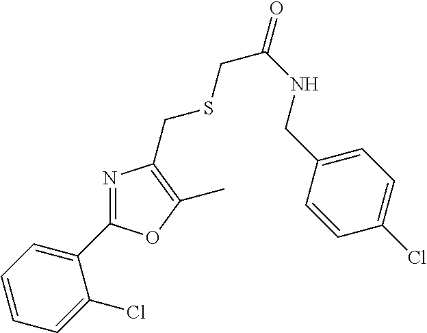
C1(C2=NC(CSCC(NCC3=CC=C(Cl)C=C3)=O)=C(C)O2)=CC=CC=C1Cl
